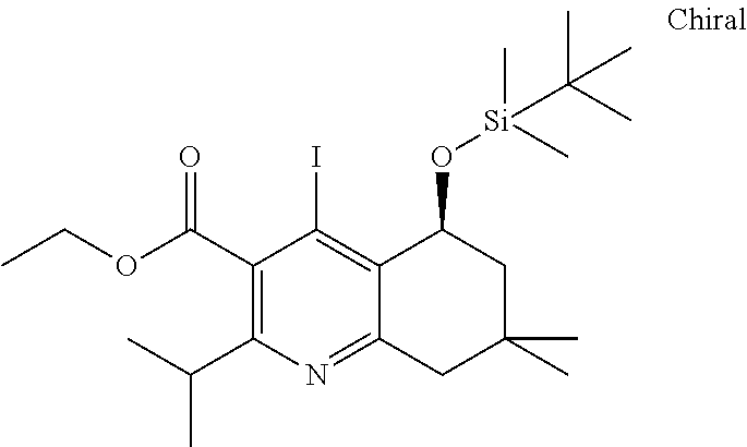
C1(C(=O)OCC)=C(C(C)C)N=C2C(=C1I)C(O[Si](C)(C)C(C)(C)C)CC(C)(C)C2
